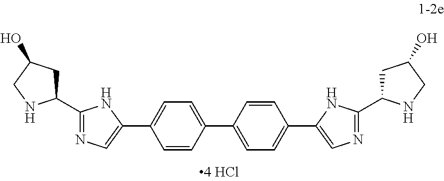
C1(C2CC(O)CN2)=NC=C(C2=CC=C(C3=CC=C(C4=CN=C(C5CC(O)CN5)N4)C=C3)C=C2)N1
